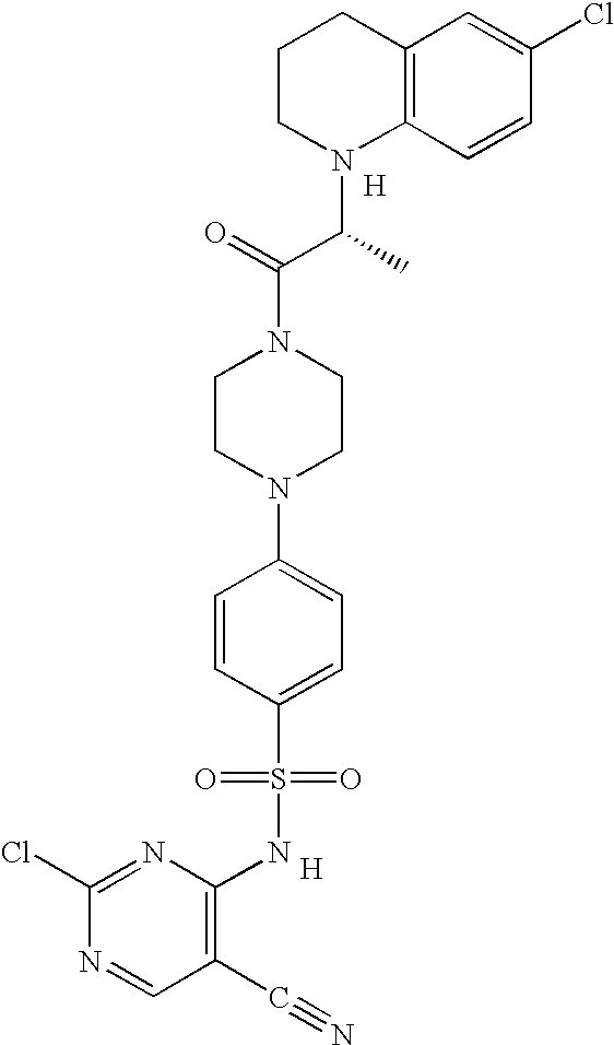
C1CN(C(C(=O)N2CCN(C3=CC=C(S(=O)(=O)NC4=C(C#N)C=NC(Cl)=N4)C=C3)CC2)C)C2=C(C1)C=C(Cl)C=C2.[H].[H]
